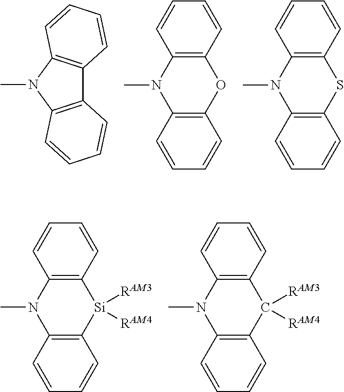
C12=C(N(C)C3=C1C=CC=C3)C=CC=C2.C12=C(OC3=C(C=CC=C3)N1C)C=CC=C2.C12=C(SC3=C(C=CC=C3)N1C)C=CC=C2.C12=C([Si]([RAM3])([RAM4])C3=C(C=CC=C3)N1C)C=CC=C2.C12=C(C([RAM3])([RAM4])C3=C(C=CC=C3)N1C)C=CC=C2
